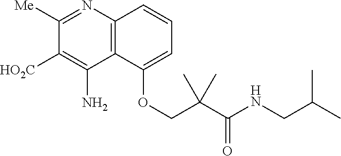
C12=C(C(N)=C([HO2C])C([Me])=N1)C(OCC(C(NCC(C)C)=O)(C)C)=CC=C2
